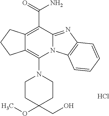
C12=C(N3CCC(OC)(CO)CC3)N3C(=NC4=C3C=CC=C4)C(C(N)=O)=C1CCC2.Cl
